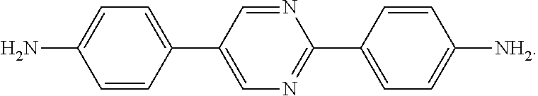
C1=CC(C2=CN=C(C3=CC=C([NH2])C=C3)N=C2)=CC=C1N
